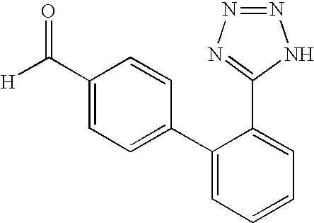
N1=NN=C(C2=CC=CC=C2C2=CC=C(C([H])=O)C=C2)N1
